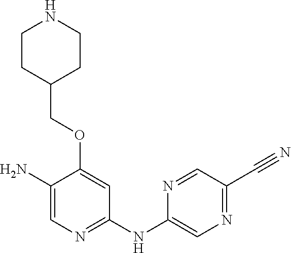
C1(NC2=CN=C(C#N)C=N2)=NC=C(N)C(OCC2CCNCC2)=C1
